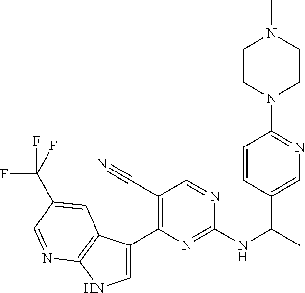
C1=C(C2=C(C#N)C=NC(NC(C)C3=CN=C(N4CCN(C)CC4)C=C3)=N2)C2=C(N1)N=CC(C(F)(F)F)=C2
